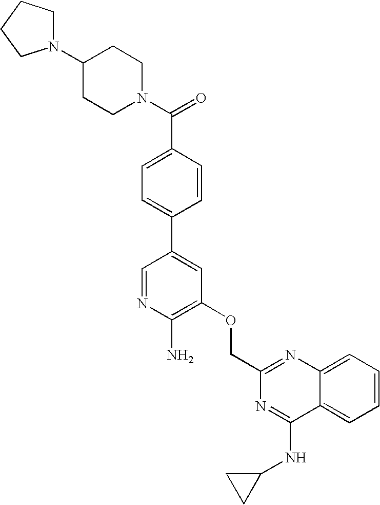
N1(C2CCN(C(=O)C3=CC=C(C4=CC(OCC5=NC6=CC=CC=C6C(NC6CC6)=N5)=C(N)N=C4)C=C3)CC2)CCCC1
